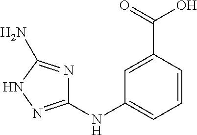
C1=C(C(=O)O)C=CC=C1NC1=NNC(N)=N1
